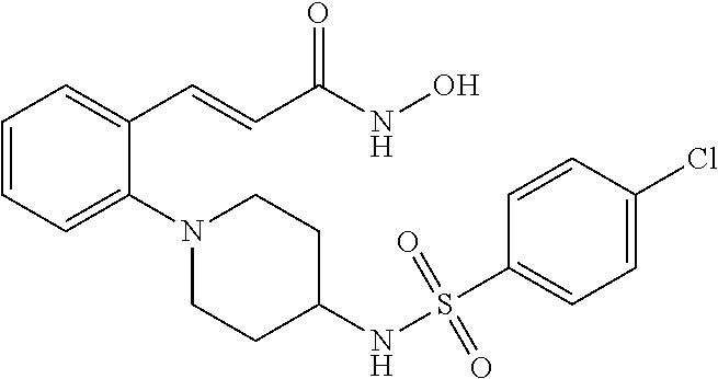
C1=CC=C(N2CCC(NS(C3=CC=C(Cl)C=C3)(=O)=O)CC2)C(C=CC(NO)=O)=C1
